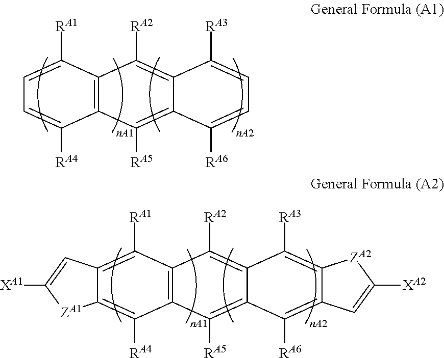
C1=C([RA1])C2=C(C([RA4])=C1)C([RA5])=C1C(=C2[RA2])C([RA3])=CC=C1[RA6].C12=C([RA1])C3=C(C([RA4])=C1[ZA1]C([XA1])=C2)C([RA5])=C1C(=C3[RA2])C([RA3])=C2C(=C1[RA6])C=C([XA2])[ZA2]2
